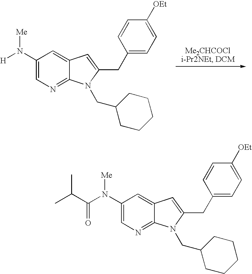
[H]N(C1=CN=C2C(=C1)C=C(CC1=CC=C([OEt])C=C1)N2CC1CCCCC1)[Me].C(N(C1=CN=C2C(=C1)C=C(CC1=CC=C([OEt])C=C1)N2CC1CCCCC1)[Me])(C(C)C)=O
